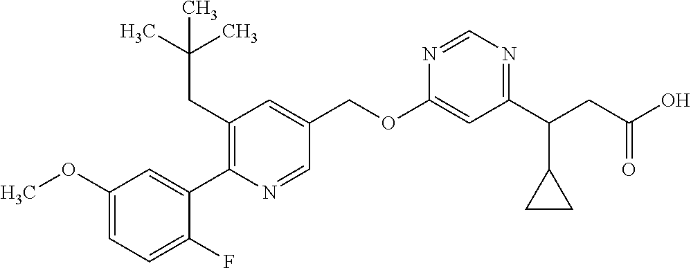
C1(OC)=CC=C(F)C(C2=C(CC(C)(C)C)C=C(COC3=CC(C(CC(O)=O)C4CC4)=NC=N3)C=N2)=C1
